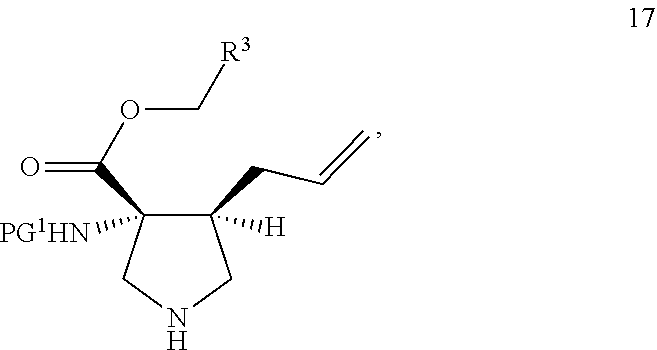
N1CC(CC=C)([H])C(C(=O)OC[R3])([PG1HN])C1
